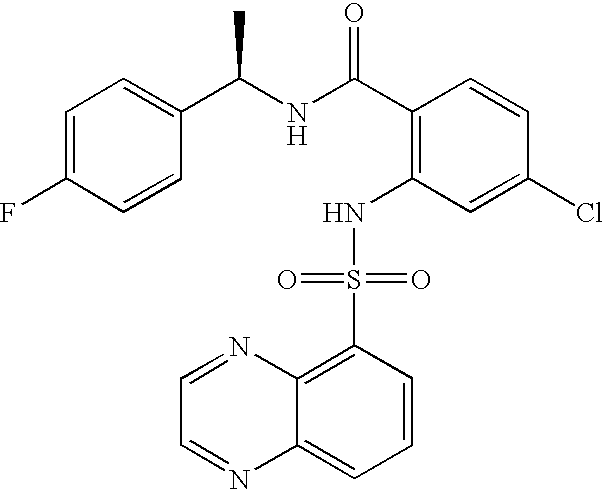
C1=C(F)C=CC(C(NC(C2=C(NS(C3=C4C(=CC=C3)N=CC=N4)(=O)=O)C=C(Cl)C=C2)=O)C)=C1
